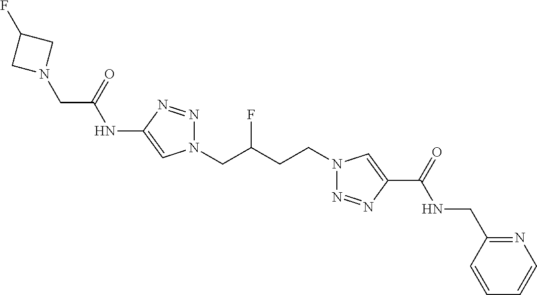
C1(NC(CN2CC(F)C2)=O)=CN(CC(CCN2N=NC(C(=O)NCC3=NC=CC=C3)=C2)F)N=N1
